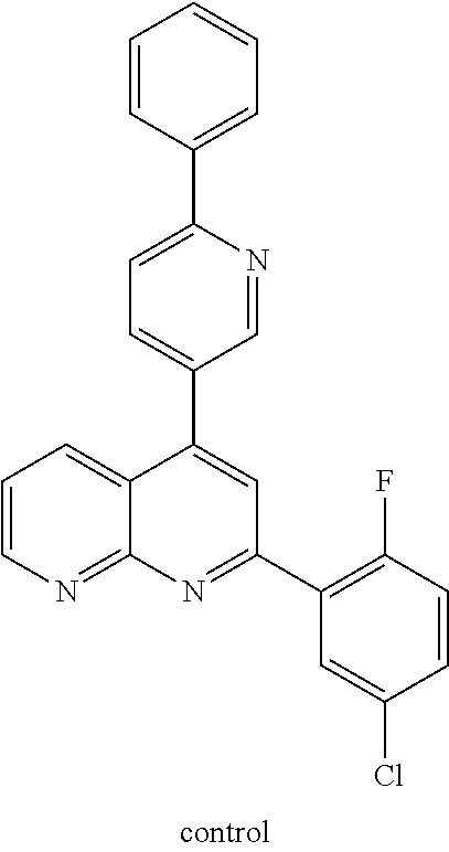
C1=C(C2=CC(C3=C(F)C=CC(Cl)=C3)=NC3=NC=CC=C23)C=NC(C2=CC=CC=C2)=C1
